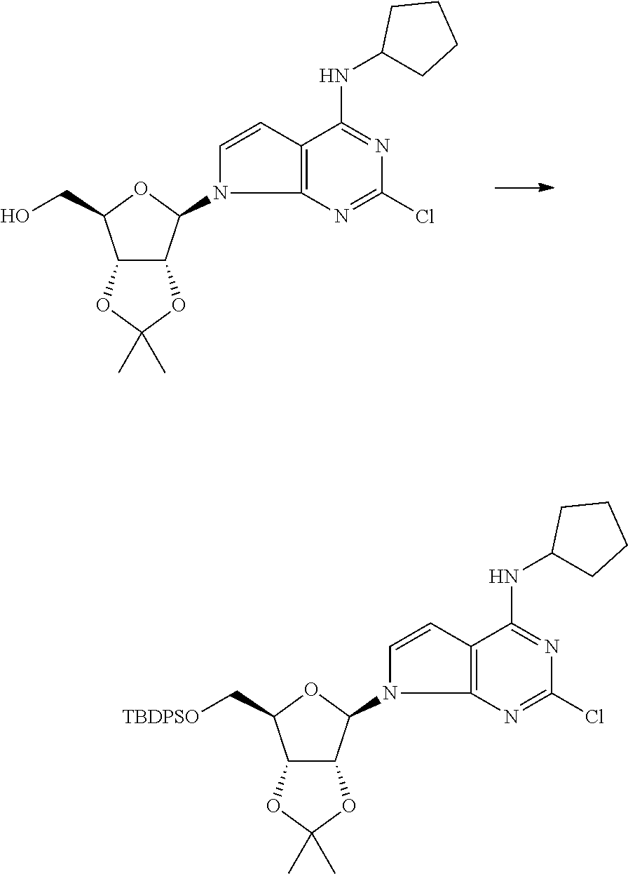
C12C(C(N3C=CC4=C3N=C(Cl)N=C4NC3CCCC3)OC1CO)OC(C)(C)O2.C12C(C(N3C=CC4=C3N=C(Cl)N=C4NC3CCCC3)OC1C[TBDPSO])OC(C)(C)O2
